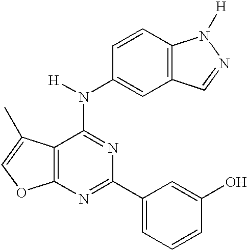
C12=C(N=C(C3=CC=CC(O)=C3)N=C1N([H])C1=CC3=C(C=C1)N([H])N=C3)OC=C2C
